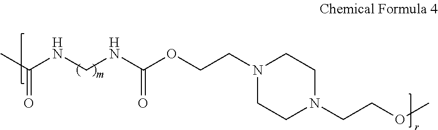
CC(NCNC(OCCN1CCN(CCOC)CC1)=O)=O
